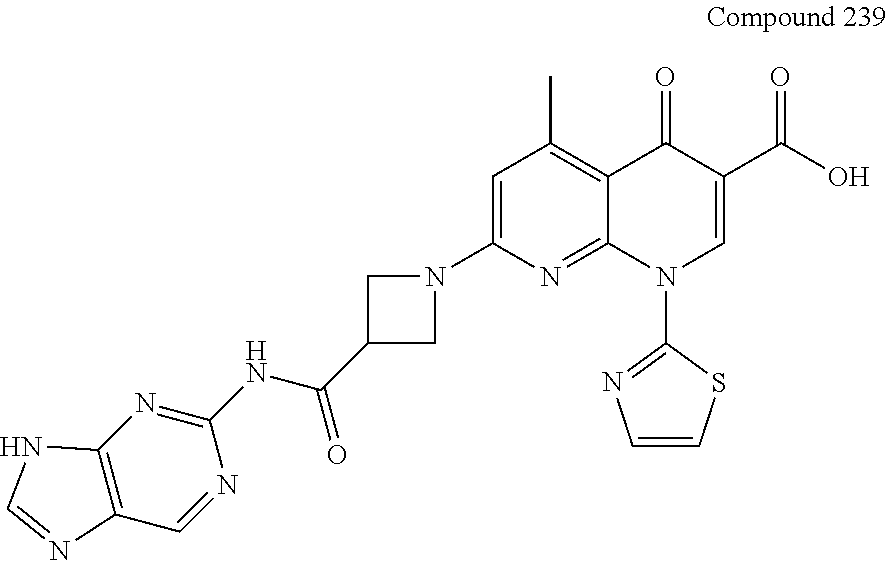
N1(C2=CC(C)=C3C(=N2)N(C2=NC=CS2)C=C(C(O)=O)C3=O)CC(C(NC2=NC3=C(C=N2)N=CN3)=O)C1
